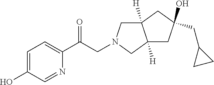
C1=C(O)C=NC(C(=O)CN2CC3([H])C([H])(C2)CC(O)(CC2CC2)C3)=C1
